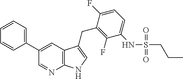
C1(C2=CC=CC=C2)=CC2=C(N=C1)NC=C2CC1=C(F)C(NS(CCC)(=O)=O)=CC=C1F
